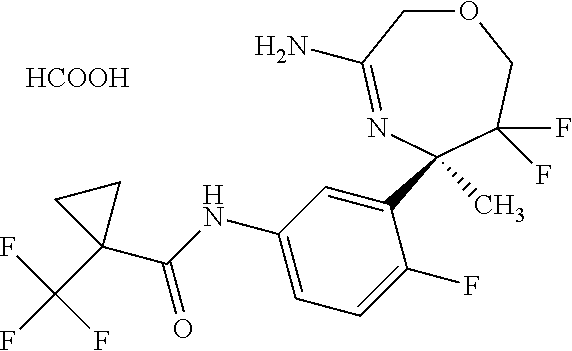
C1(C(NC2=CC=C(F)C(C3(C)N=C(N)COCC3(F)F)=C2)=O)(C(F)(F)F)CC1.[HCOOH]
